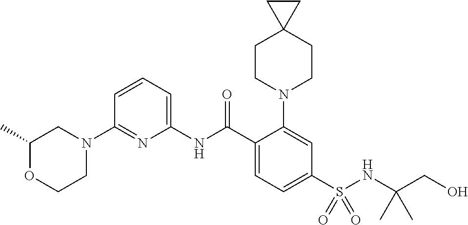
C1(N2CC(C)OCC2)=NC(NC(C2=CC=C(S(NC(CO)(C)C)(=O)=O)C=C2N2CCC3(CC2)CC3)=O)=CC=C1
